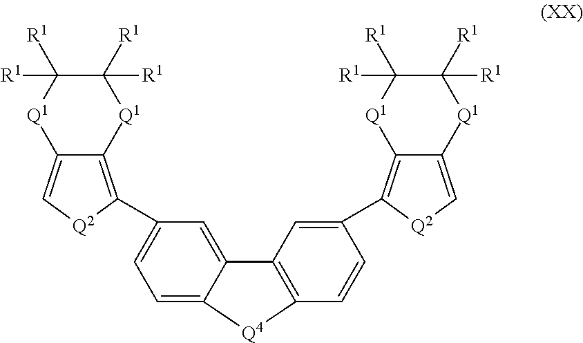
C1([R1])([R1])C([R1])([R1])[Q1]C2=C[Q2]C(C3=CC=C4C(=C3)C3=C(C=CC(C5=C6[Q1]C([R1])([R1])C([R1])([R1])[Q1]C6=C[Q2]5)=C3)[Q4]4)=C2[Q1]1
